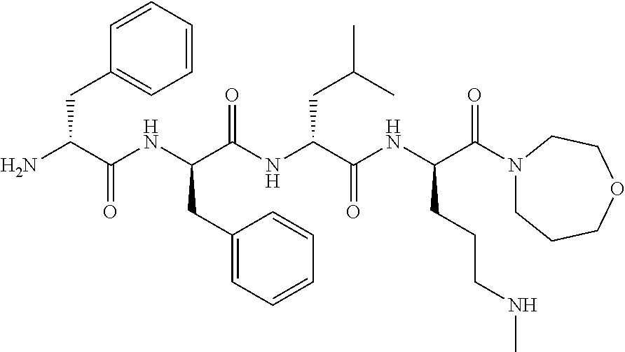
NC(C(NC(C(NC(C(NC(C(=O)N1CCCOCC1)CCCNC)=O)CC(C)C)=O)CC1=CC=CC=C1)=O)CC1=CC=CC=C1
